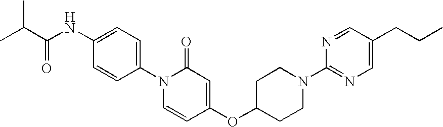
C1=C(NC(C(C)C)=O)C=CC(N2C=CC(OC3CCN(C4=NC=C(CCC)C=N4)CC3)=CC2=O)=C1
